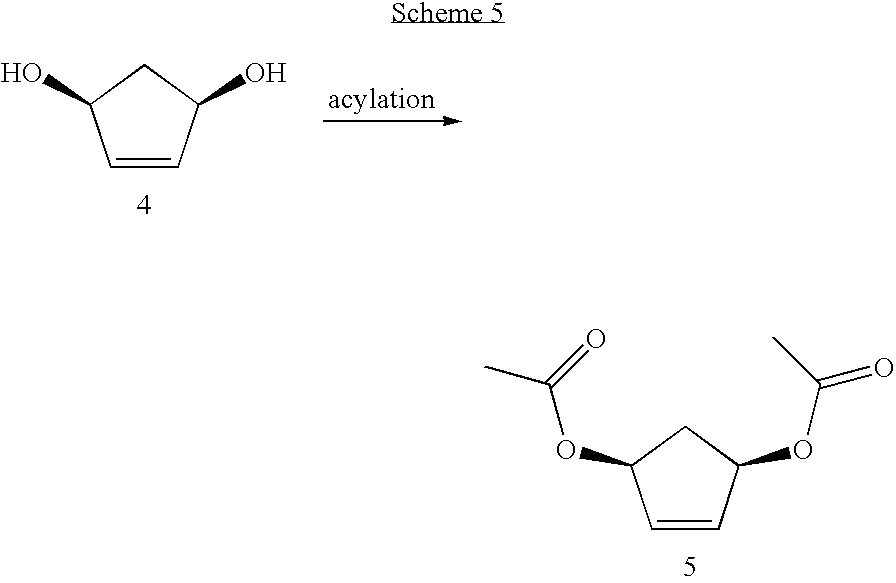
C1=CC(OC(C)=O)CC1OC(=O)C.C1=CC(O)CC1O
